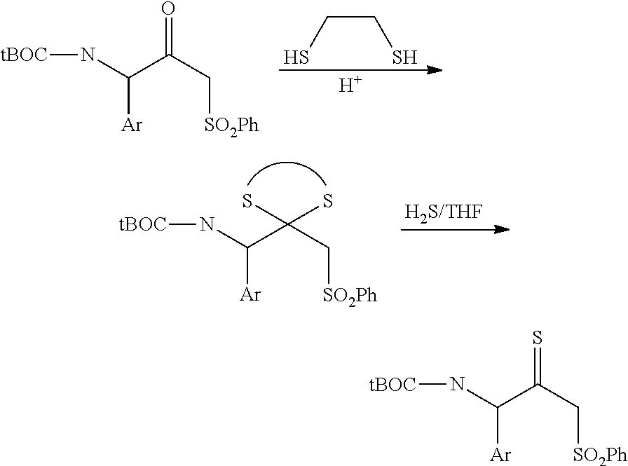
C(C(C[SO2Ph])=S)(N[tBOC])[Ar].C(C(C[SO2Ph])=O)(N[tBOC])[Ar].C(CS)S.[H].C(C(C[SO2Ph])(S)S)(N[tBOC])[Ar]
